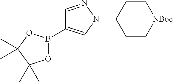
C1=NN(C2CC[NBoc]CC2)C=C1B1OC(C)(C)C(C)(C)O1
